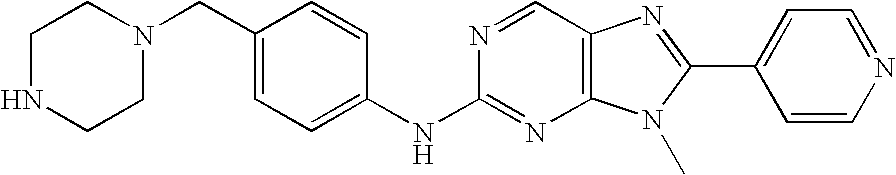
C1(NC2=NC3=C(C=N2)N=C(C2=CC=NC=C2)N3C)=CC=C(CN2CCNCC2)C=C1
